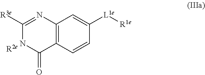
C1([R3e])=NC2=C(C(=O)N1)C=CC([L1e][R1e])=C2
